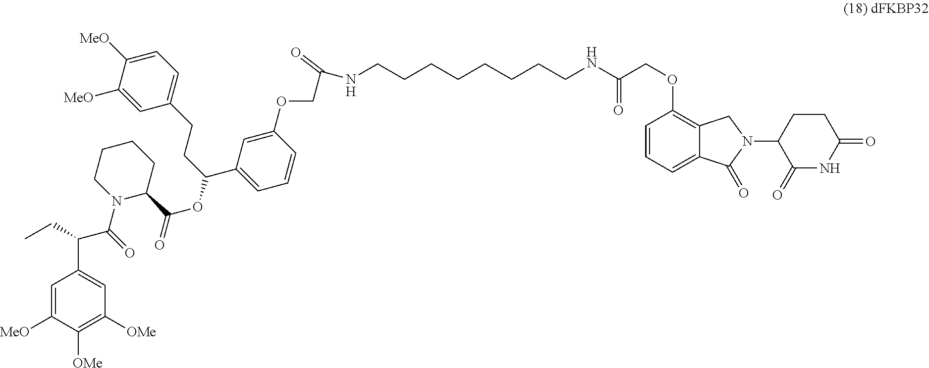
C1=C([MeO])C([OMe])=C([OMe])C=C1C(C(N1C(C(OC(CCC2=CC=C([MeO])C([MeO])=C2)C2=CC=CC(OCC(=O)NCCCCCCCCNC(COC3=C4C(=CC=C3)C(=O)N(C3C(=O)NC(=O)CC3)C4)=O)=C2)=O)CCCC1)=O)CC
